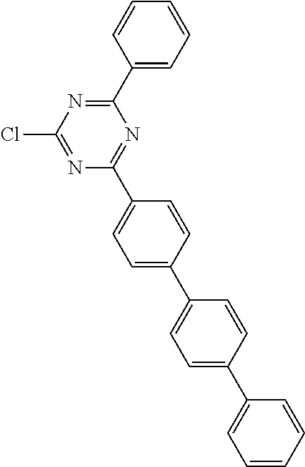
N1=C(Cl)N=C(C2=CC=CC=C2)N=C1C1=CC=C(C2=CC=C(C3=CC=CC=C3)C=C2)C=C1
